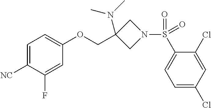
C1=C([NC])C(F)=CC(OCC2(N(C)C)CN(S(C3=CC=C(Cl)C=C3Cl)(=O)=O)C2)=C1
